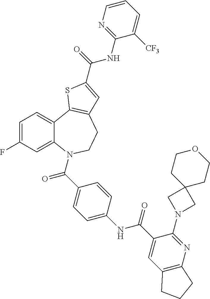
C1=C(F)C=C2C(=C1)C1=C(CCN2C(=O)C2=CC=C(NC(=O)C3=CC4=C(N=C3N3CC5(C3)CCOCC5)CCC4)C=C2)C=C(C(=O)NC2=NC=CC=C2[CF3])S1
